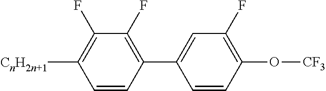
C1=CC(C2=CC(F)=C(O[CF3])C=C2)=C(F)C(F)=C1[CnH2n+1]
